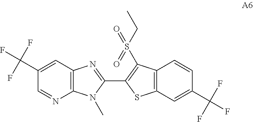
C12=C(C=C(C(F)(F)F)C=N1)N=C(C1=C(S(CC)(=O)=O)C3=C(S1)C=C(C(F)(F)F)C=C3)N2C
